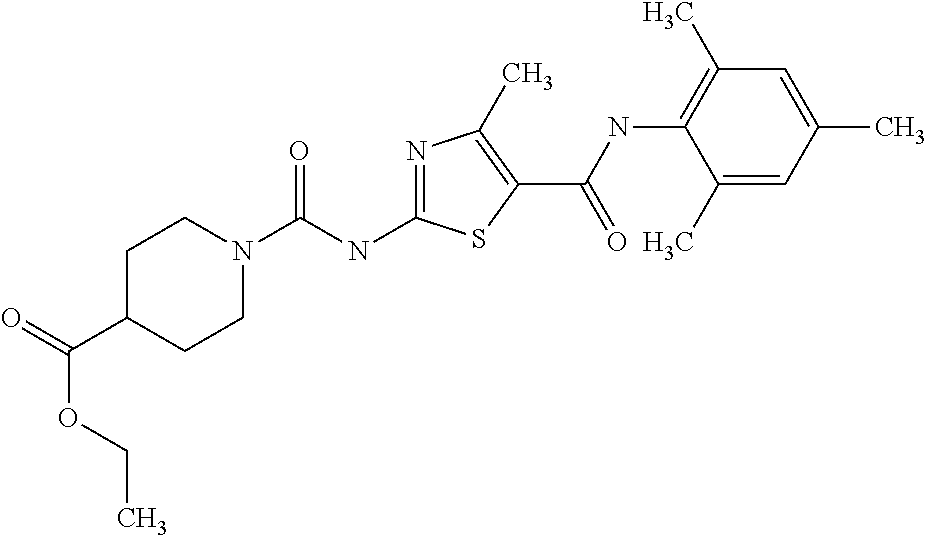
N1=C(NC(N2CCC(C(=O)OCC)CC2)=O)SC(C(NC2=C(C)C=C(C)C=C2C)=O)=C1C
